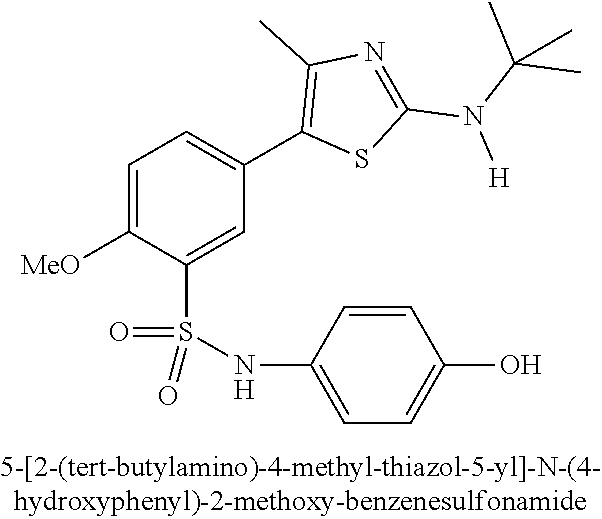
C1=C([OMe])C(S(NC2=CC=C(O)C=C2)(=O)=O)=CC(C2=C(C)N=C(N([H])C(C)(C)C)S2)=C1
